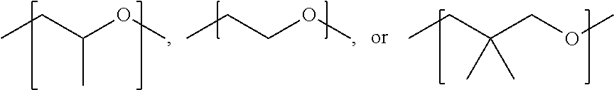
CCC(OC)C.CCCOC.CCC(COC)(C)C
